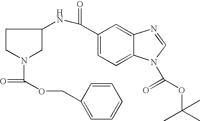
C1CN(C(=O)OCC2=CC=CC=C2)CC1NC(C1=CC=C2C(=C1)N=CN2C(OC(C)(C)C)=O)=O
